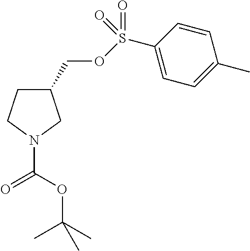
C1CN(C(OC(C)(C)C)=O)CC1COS(C1=CC=C(C)C=C1)(=O)=O
